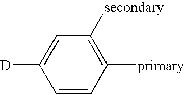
C1=CC([primary])=C([secondary])C=C1[D]
